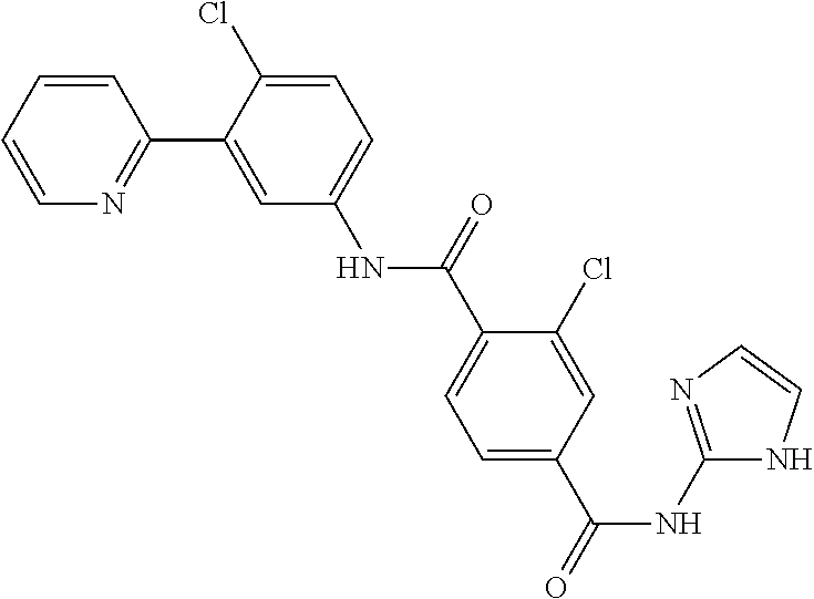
C1=CC=CN=C1C1=CC(NC(=O)C2=CC=C(C(NC3=NC=CN3)=O)C=C2Cl)=CC=C1Cl
